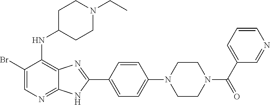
C1(Br)=CN=C2C(=C1NC1CCN(CC)CC1)N=C(C1=CC=C(N3CCN(C(C4=CC=CN=C4)=O)CC3)C=C1)N2
